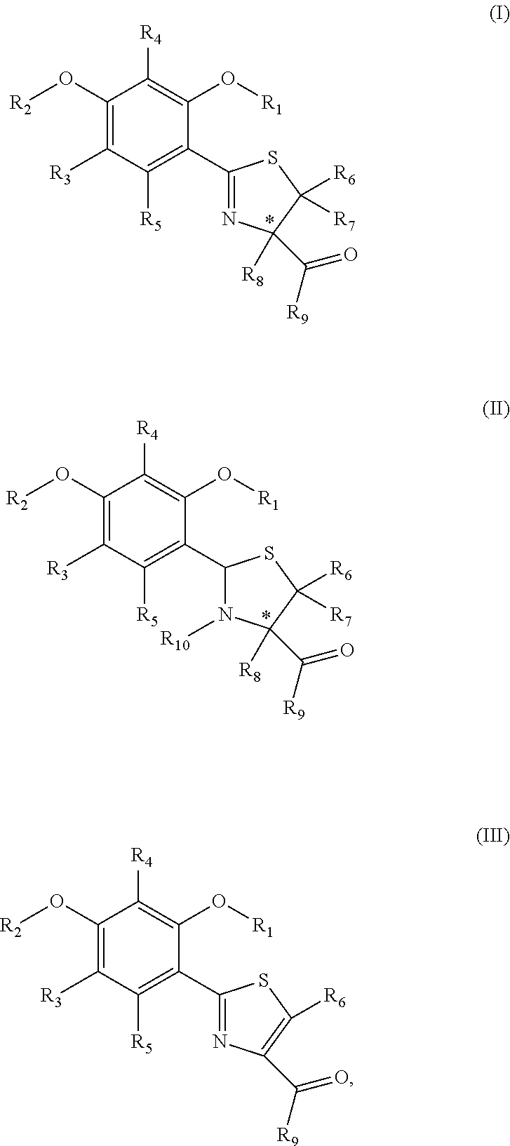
C1(O[R2])=C([R3])C([R5])=C(C2=NC([R8])(C(=O)[R9])C([R6])([R7])S2)C(O[R1])=C1[R4].C1(O[R2])=C([R3])C([R5])=C(C2N([R10])C([R8])(C(=O)[R9])C([R6])([R7])S2)C(O[R1])=C1[R4].C1(O[R2])=C([R3])C([R5])=C(C2=NC(C(=O)[R9])=C([R6])S2)C(O[R1])=C1[R4]
